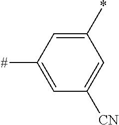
C1(*)=CC([#])=CC([CN])=C1
